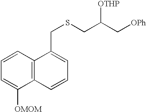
C12=C(C=CC=C1[OMOM])C(CSCC(C[OPh])[OTHP])=CC=C2
